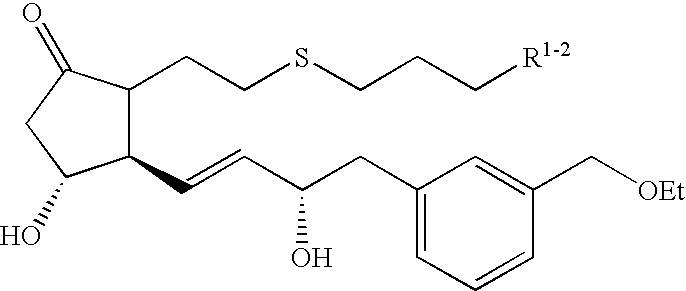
C1(C=CC(CC2=CC=CC(C[OEt])=C2)O)C(CCSCCC[R1-2])C(=O)CC1O
